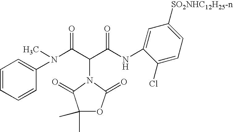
N(C(C(C(NC1=CC([SO2NHC12H25-n])=CC=C1Cl)=O)N1C(=O)C(C)(C)OC1=O)=O)(C)C1=CC=CC=C1
